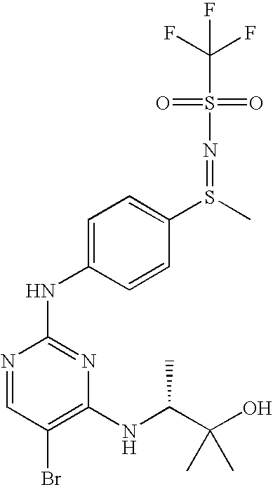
C(S(=O)(=O)N=S(C1=CC=C(NC2=NC(NC(C(O)(C)C)C)=C(Br)C=N2)C=C1)C)(F)(F)F
